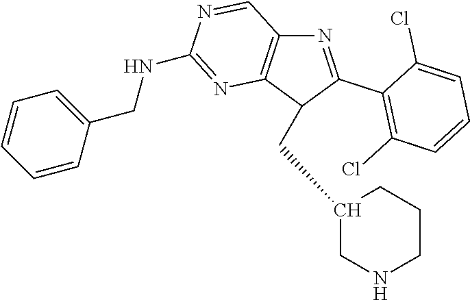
N1=C(C2=C(Cl)C=CC=C2Cl)C(CC2CNCCC2)C2=C1C=NC(NCC1=CC=CC=C1)=N2
